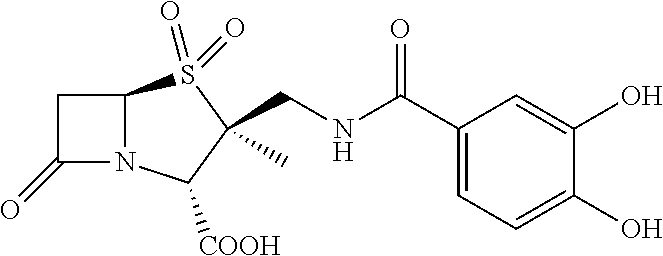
C1(C(NCC2(C)S(=O)(=O)C3N(C2[COOH])C(=O)C3)=O)=CC=C(O)C(O)=C1
